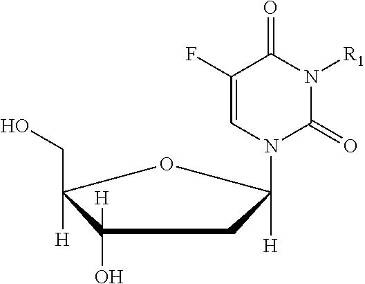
C1(F)=CN(C2([H])CC(O)([H])C([H])(CO)O2)C(=O)N([R1])C1=O
